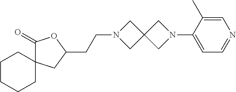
C1(=O)C2(CC(CCN3CC4(C3)CN(C3=CC=NC=C3C)C4)O1)CCCCC2
